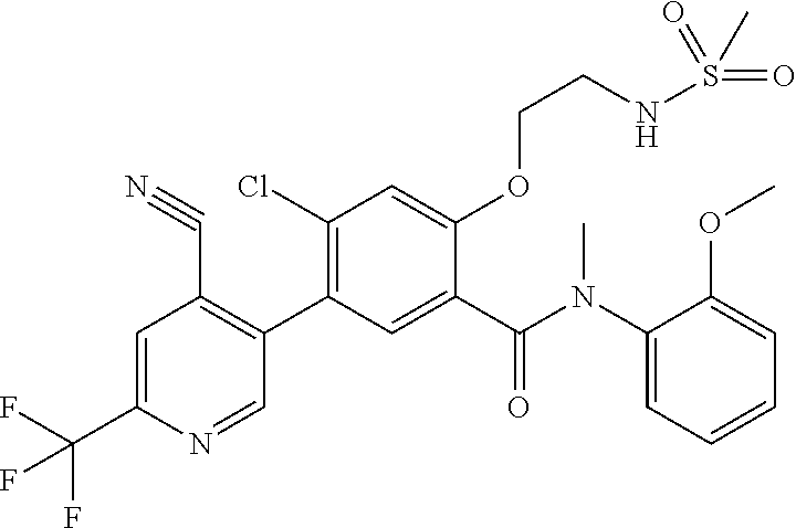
C1=C(C(F)(F)F)N=CC(C2=C(Cl)C=C(OCCNS(=O)(=O)C)C(C(N(C3=CC=CC=C3OC)C)=O)=C2)=C1C#N
